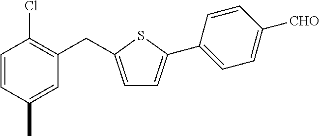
C1=CC(C)=CC(CC2=CC=C(C3=CC=C([CHO])C=C3)S2)=C1Cl
